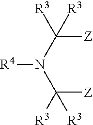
N(C([Z])([R3])[R3])(C([Z])([R3])[R3])[R4]
